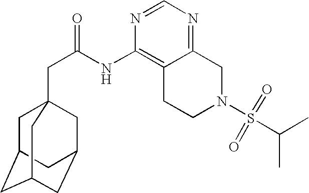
C1C2CC3CC(CC1(CC(=O)NC1=C4C(=NC=N1)CN(S(C(C)C)(=O)=O)CC4)C3)C2
